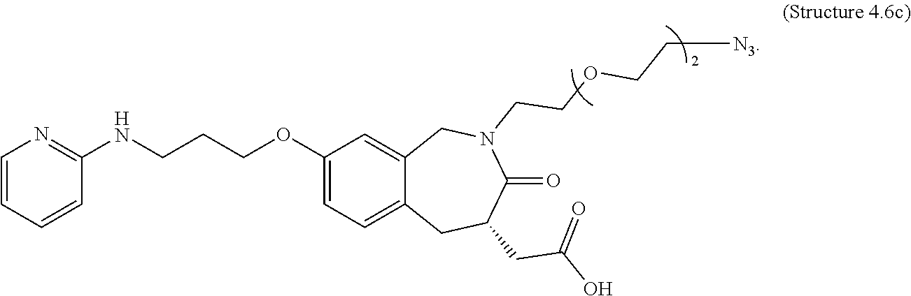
C1=CC=CC(NCCCOC2=CC=C3C(=C2)CN(CCOCC[N3])C(=O)C(CC(=O)O)C3)=N1
